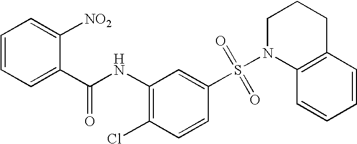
C1=CC=C(C(NC2=C(Cl)C=CC(S(N3C4=C(CCC3)C=CC=C4)(=O)=O)=C2)=O)C([NO2])=C1
